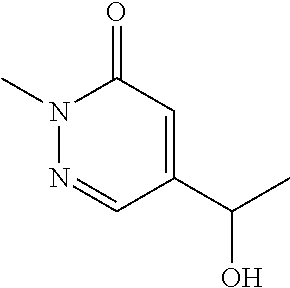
N1(C)N=CC(C(C)O)=CC1=O
